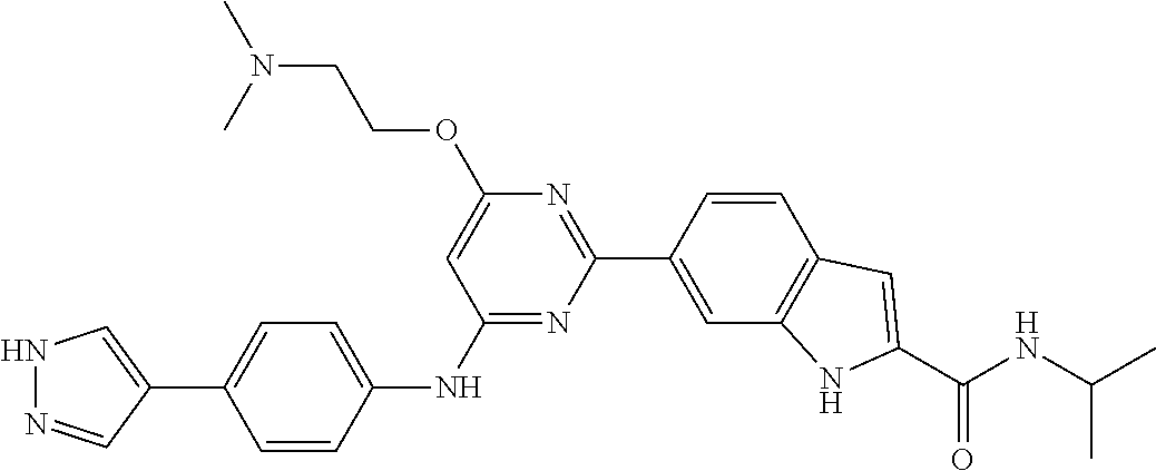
N1=C(NC2=CC=C(C3=CNN=C3)C=C2)C=C(OCCN(C)C)N=C1C1=CC2=C(C=C1)C=C(C(NC(C)C)=O)N2
